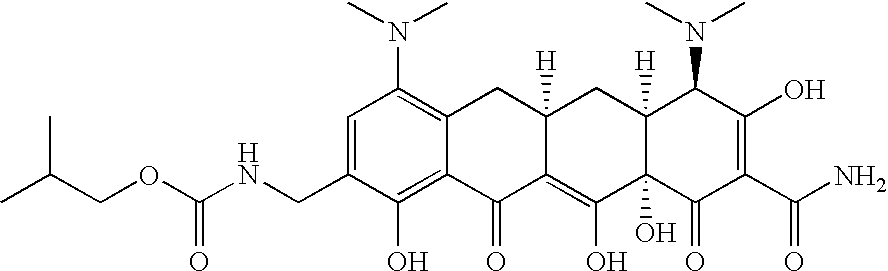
C(NCC1=CC(N(C)C)=C2C(=C1O)C(=O)C1=C(O)C3(O)C([H])(CC1([H])C2)C(N(C)C)C(O)=C(C(N)=O)C3=O)(OCC(C)C)=O
